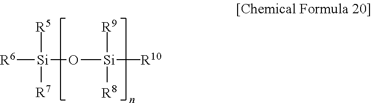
[R6][Si]([R5])([R7])O[Si]([R10])(C)([R8])[R9]
